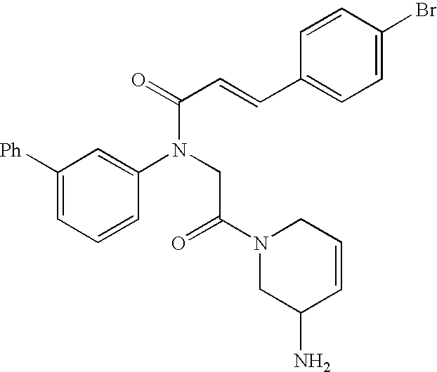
C1([Ph])=CC=CC(N(CC(=O)N2CC(N)C=CC2)C(C=CC2=CC=C(Br)C=C2)=O)=C1
